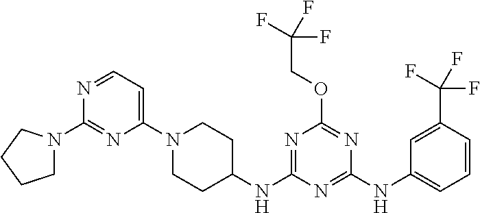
C1=C(N2CCC(NC3=NC(OCC(F)(F)F)=NC(NC4=CC=CC(C(F)(F)F)=C4)=N3)CC2)N=C(N2CCCC2)N=C1
